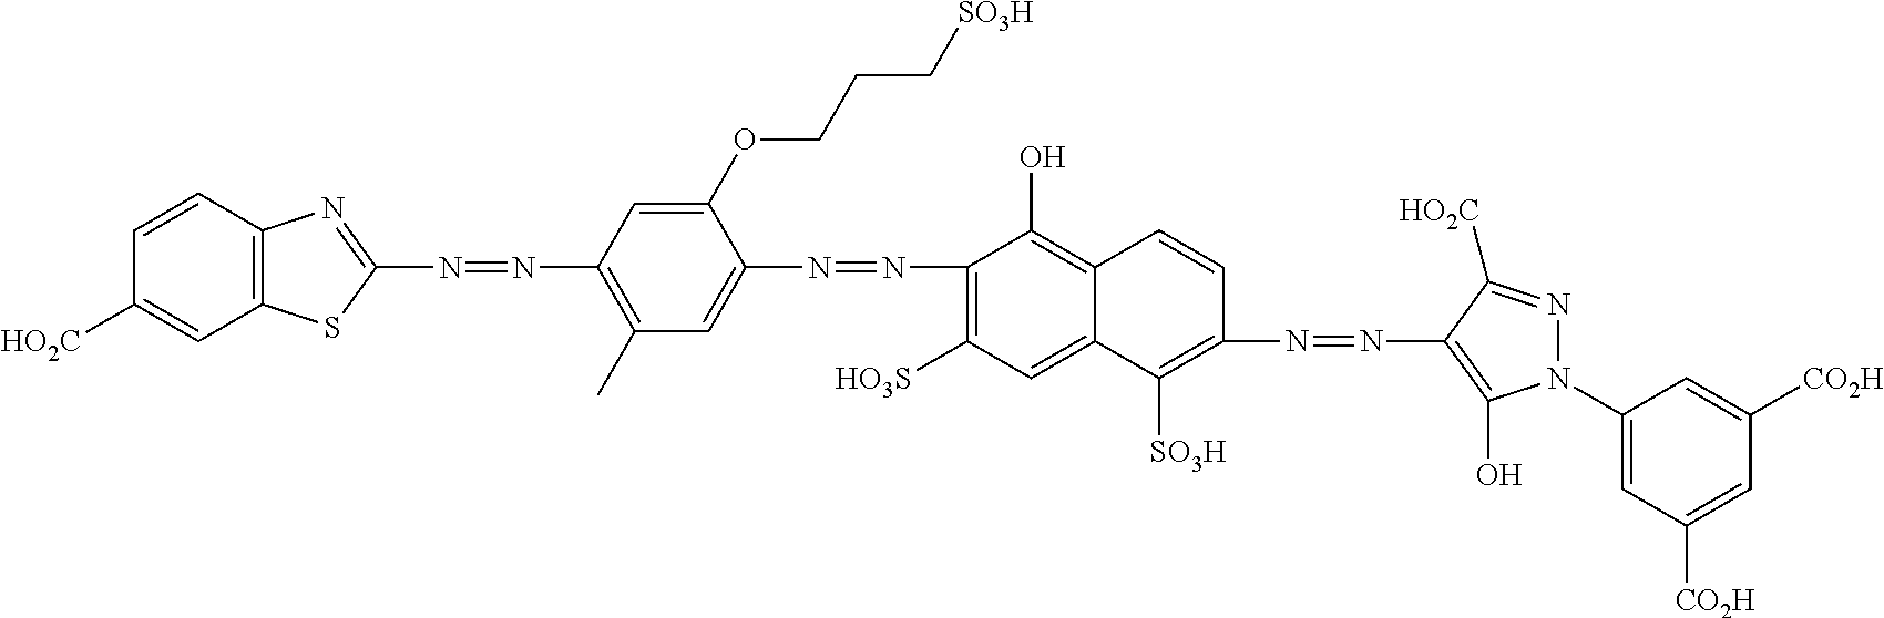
C1(N=NC2=CC(C)=C(N=NC3=NC4=C(S3)C=C([HO2C])C=C4)C=C2OCCC[SO3H])=C([HO3S])C=C2C(=C1O)C=CC(N=NC1=C(O)N(C3=CC([CO2H])=CC([CO2H])=C3)N=C1[HO2C])=C2[SO3H]
